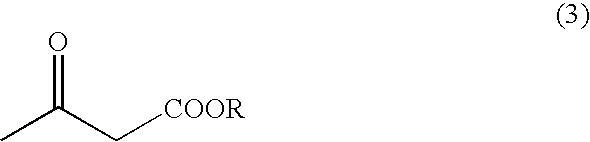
CC(C[COOR])=O
